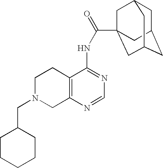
C1N(CC2CCCCC2)CC2=C(C1)C(NC(=O)C13CC4CC(CC(C1)C4)C3)=NC=N2
